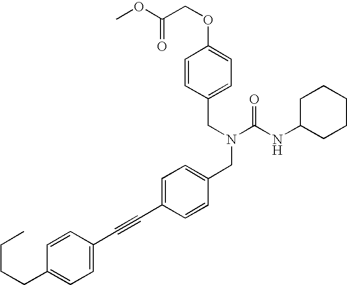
C(C1=CC=C(OCC(OC)=O)C=C1)N(C(NC1CCCCC1)=O)CC1=CC=C(C#CC2=CC=C(CCCC)C=C2)C=C1
